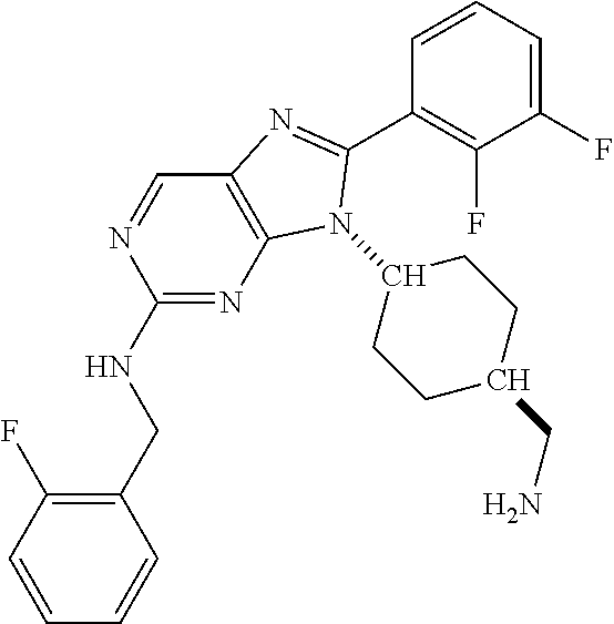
C1(CNC2=NC3=C(C=N2)N=C(C2=C(F)C(F)=CC=C2)N3C2CCC(CN)CC2)=C(F)C=CC=C1
